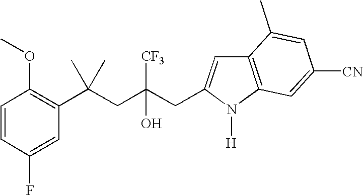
C1=CC(F)=CC(C(CC(CC2=CC3=C(N2[H])C=C([CN])C=C3C)([CF3])O)(C)C)=C1OC
